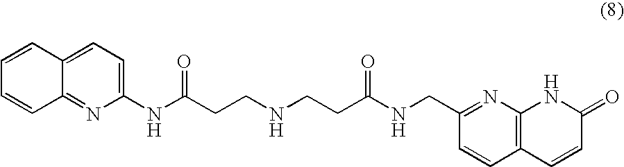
C12=NC(NC(CCNCCC(NCC3=NC4=C(C=C3)C=CC(=O)N4)=O)=O)=CC=C1C=CC=C2
